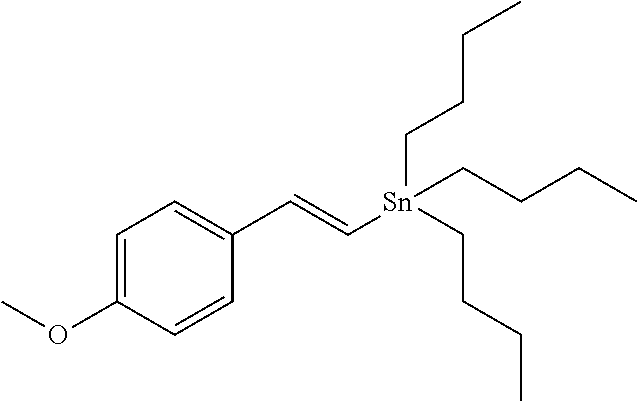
C1=C(OC)C=CC(C=C[Sn](CCCC)(CCCC)CCCC)=C1
